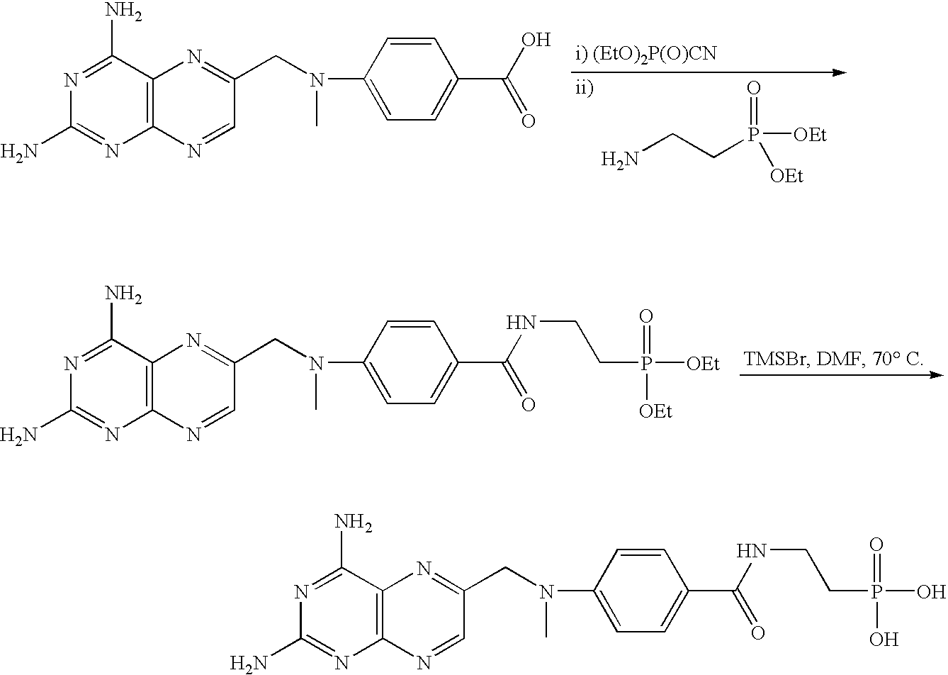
C(CP(=O)([OEt])[OEt])N.C12=C(C(N)=NC(N)=N1)N=C(CN(C)C1=CC=C(C(O)=O)C=C1)C=N2.C12=C(C(N)=NC(N)=N1)N=C(CN(C)C1=CC=C(C(NCCP([OEt])([OEt])=O)=O)C=C1)C=N2.C12=C(C(N)=NC(N)=N1)N=C(CN(C)C1=CC=C(C(NCCP(=O)(O)O)=O)C=C1)C=N2
